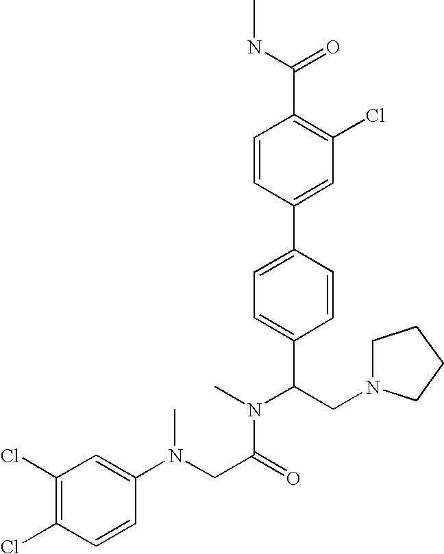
C1=CC(C2=CC=C(C(CN3CCCC3)N(C)C(CN(C3=CC(Cl)=C(Cl)C=C3)C)=O)C=C2)=CC(Cl)=C1C(NC)=O
